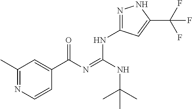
C1(C)=NC=CC(C(N=C(NC(C)(C)C)NC2=NNC(C(F)(F)F)=C2)=O)=C1
